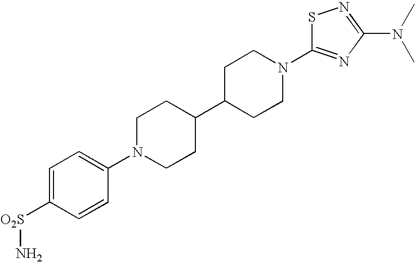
C1N(C2=CC=C([O2S]N)C=C2)CCC(C2CCN(C3=NC(N(C)C)=NS3)CC2)C1
